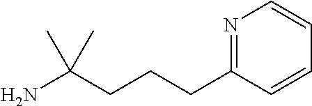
C(C(N)(C)C)CCC1=NC=CC=C1
